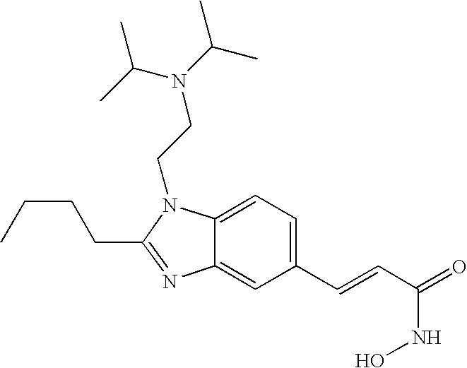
C12=CC(C=CC(=O)NO)=CC=C1N(CCN(C(C)C)C(C)C)C(CCCC)=N2
